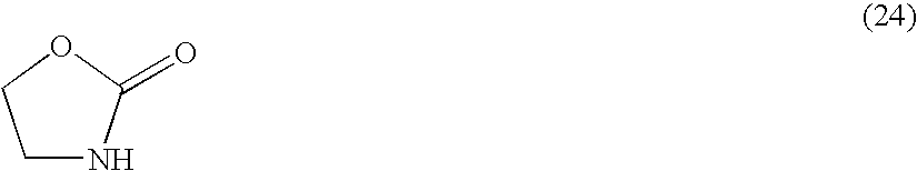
C1NC(=O)OC1
